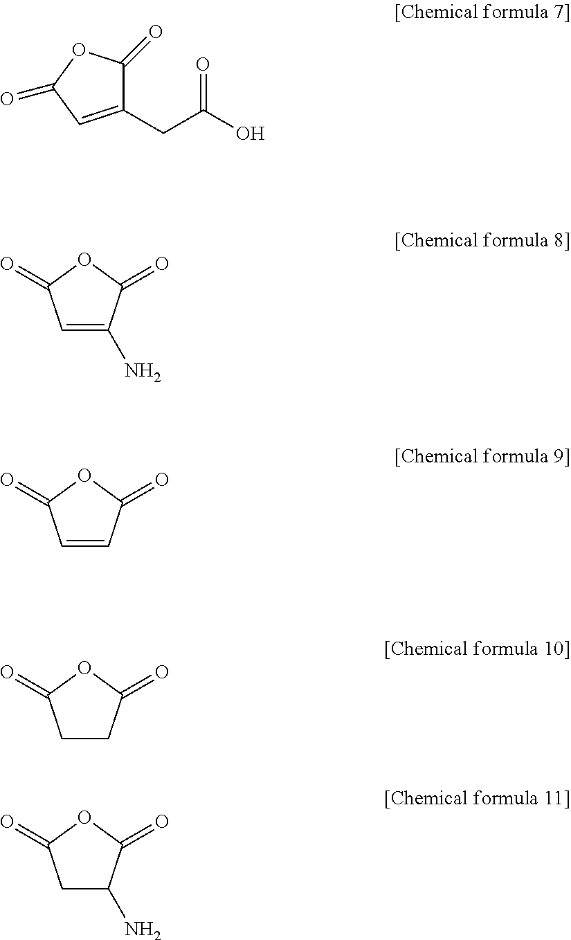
C1(CC(O)=O)=CC(=O)OC1=O.C1=C(N)C(=O)OC1=O.C1=CC(=O)OC1=O.C1CC(=O)OC1=O.C1C(N)C(=O)OC1=O
